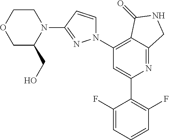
C1(N2C=CC(N3CCOCC3CO)=N2)=C2C(=NC(C3=C(F)C=CC=C3F)=C1)CNC2=O
